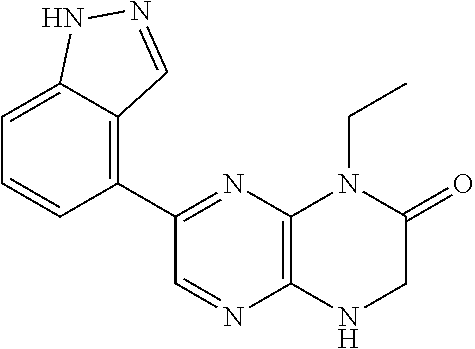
C12=C(N=C(C3=C4C(=CC=C3)NN=C4)C=N1)N(CC)C(=O)CN2
